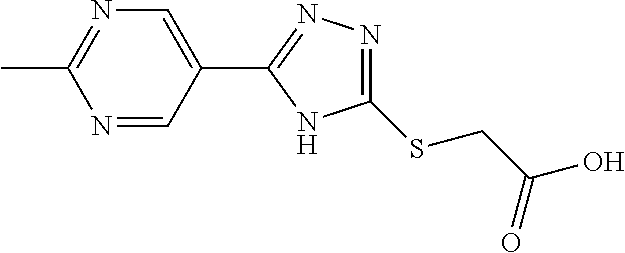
CC1=NC=C(C2=NN=C(SCC(O)=O)N2)C=N1
